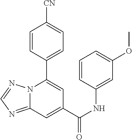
C12=NC=NN1C(C1=CC=C([CN])C=C1)=CC(C(NC1=CC(OC)=CC=C1)=O)=C2
